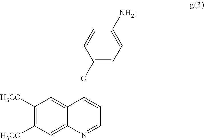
C1(OC2=CC=NC3=CC([H3CO])=C([H3CO])C=C32)=CC=C([NH2])C=C1
